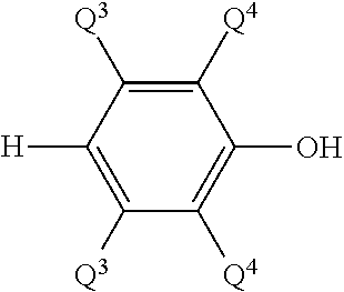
C1([Q4])=C([Q3])C([H])=C([Q3])C([Q4])=C1O
